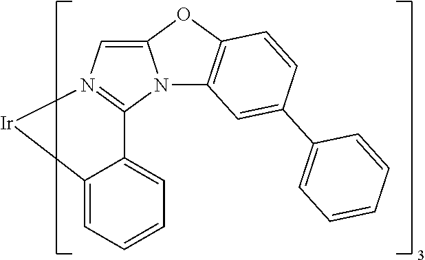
C12=CN3=C(N1C1=C(O2)C=CC(C2=CC=CC=C2)=C1)C1=CC=CC=C1[Ir]3
